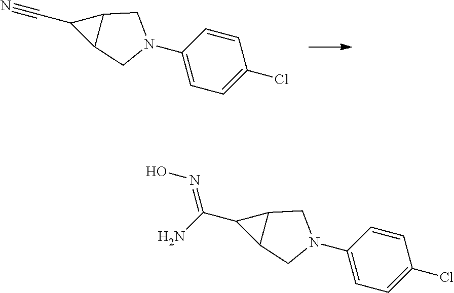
C1(C#N)C2C1CN(C1=CC=C(Cl)C=C1)C2.C1(C(N)=NO)C2C1CN(C1=CC=C(Cl)C=C1)C2
